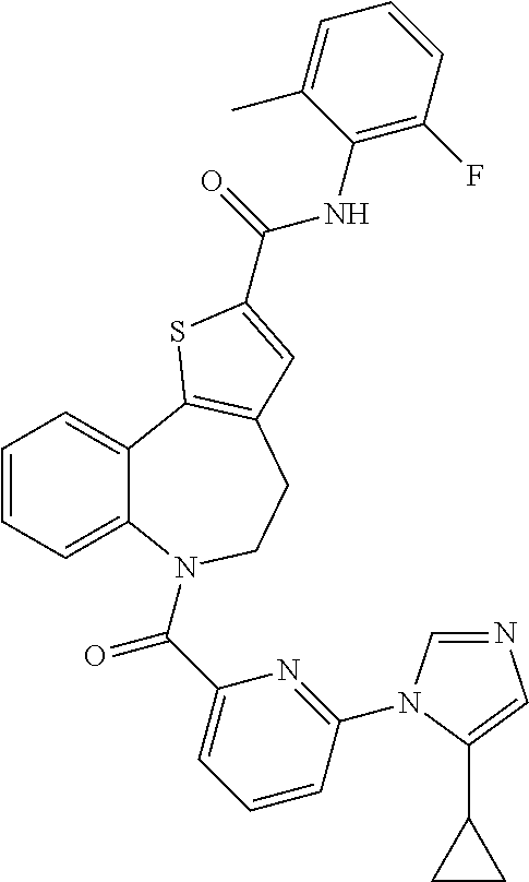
C1=CC=C2C(=C1)C1=C(CCN2C(C2=CC=CC(N3C=NC=C3C3CC3)=N2)=O)C=C(C(NC2=C(F)C=CC=C2C)=O)S1
